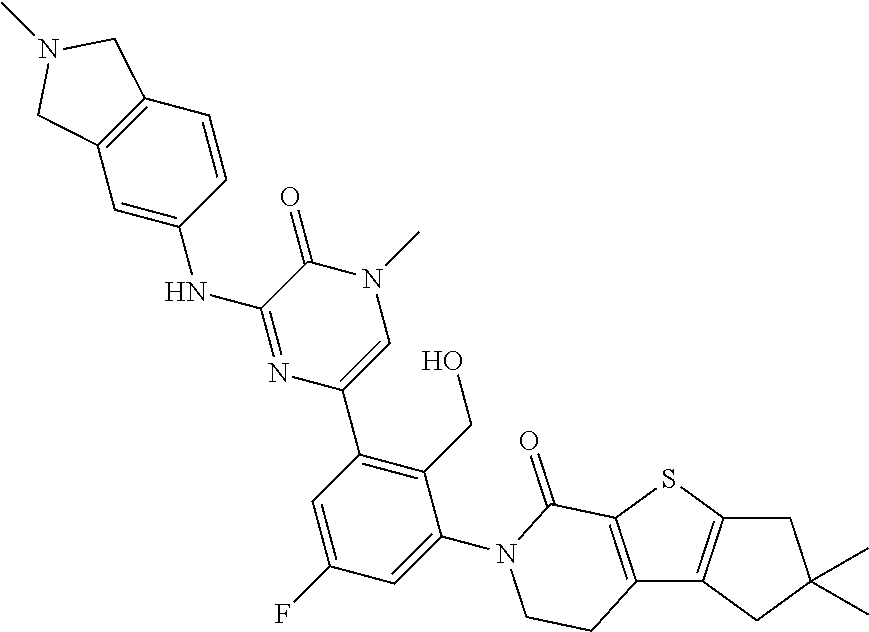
C12=C(SC3=C1CC(C)(C)C3)C(=O)N(C1=CC(F)=CC(C3=CN(C)C(=O)C(NC4=CC5=C(C=C4)CN(C)C5)=N3)=C1CO)CC2
